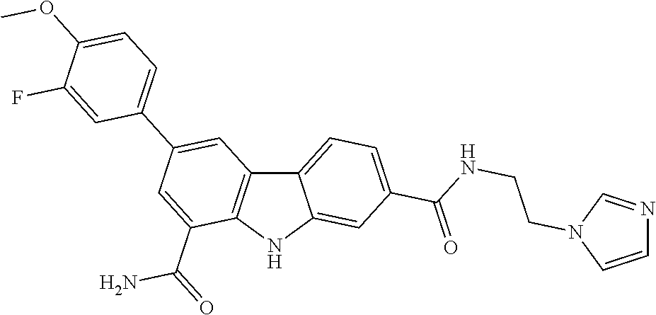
C12=CC=C(C(NCCN3C=NC=C3)=O)C=C1NC1=C2C=C(C2=CC=C(OC)C(F)=C2)C=C1C(=O)N
